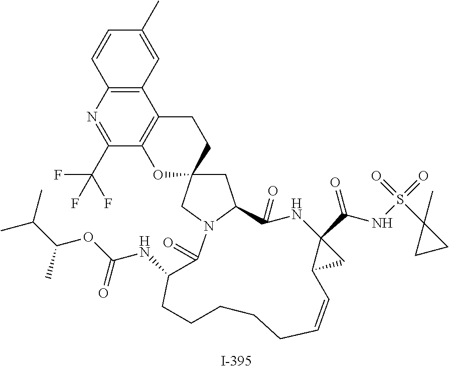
C1=CC2=C(C=C1C)C1=C(C(C(F)(F)F)=N2)OC2(CC1)CC1N(C2)C(=O)C(NC(OC(C(C)C)C)=O)CCCCCC=CC2C(C(NS(C3(C)CC3)(=O)=O)=O)(C2)NC1=O
